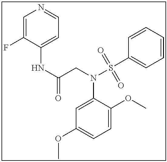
C1=CC=CC(S(N(C2=CC(OC)=CC=C2OC)CC(NC2=CC=NC=C2F)=O)(=O)=O)=C1
